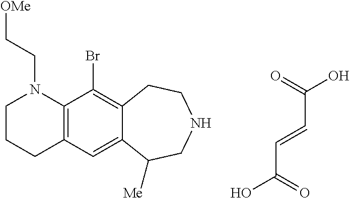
O=C(O)C=CC(=O)O.C1CCC2=C(N1CC[OMe])C(Br)=C1C(=C2)C([Me])CNCC1
